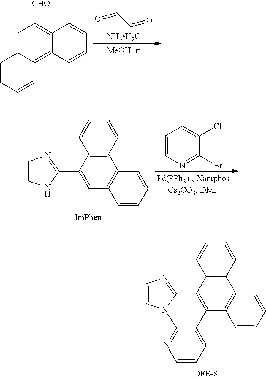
C1=CN=C(Br)C(Cl)=C1.C1=CNC(C2=CC3=C(C4=C2C=CC=C4)C=CC=C3)=N1.C1=C2C(=C3C(=C1[CHO])C=CC=C3)C=CC=C2.O=CC=O.[NH3H2O].C1=CN2C(=N1)C1=C(C3=C(C4=C1C=CC=C4)C=CC=C3)C1=CC=CN=C21
